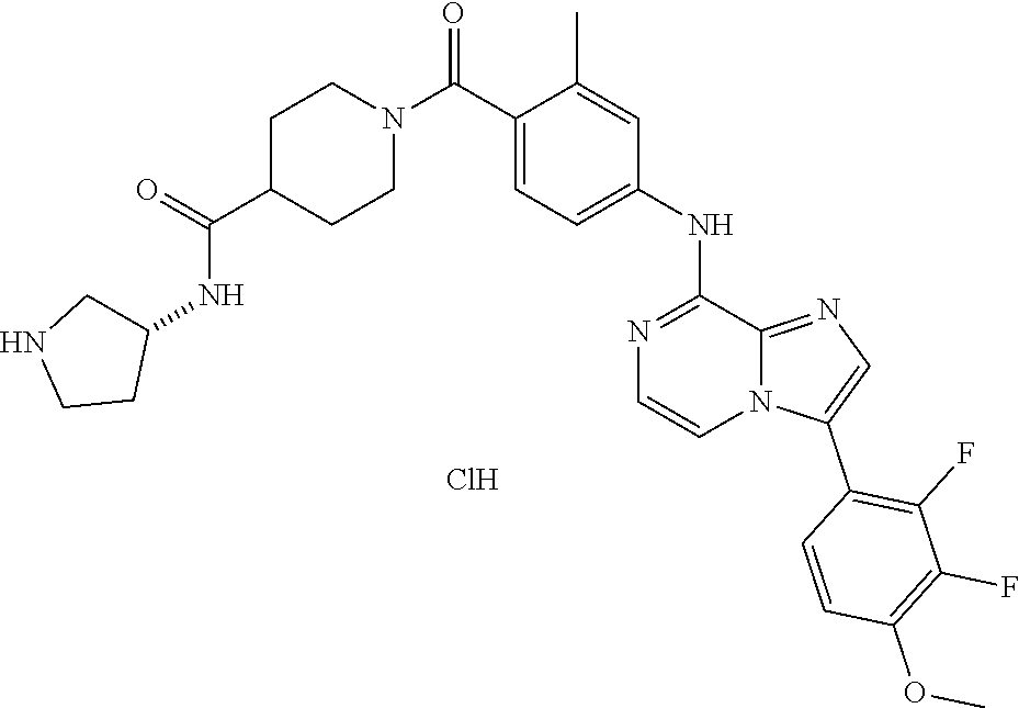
C12=NC=C(C3=C(F)C(F)=C(OC)C=C3)N1C=CN=C2NC1=CC=C(C(N2CCC(C(=O)NC3CNCC3)CC2)=O)C(C)=C1.Cl
